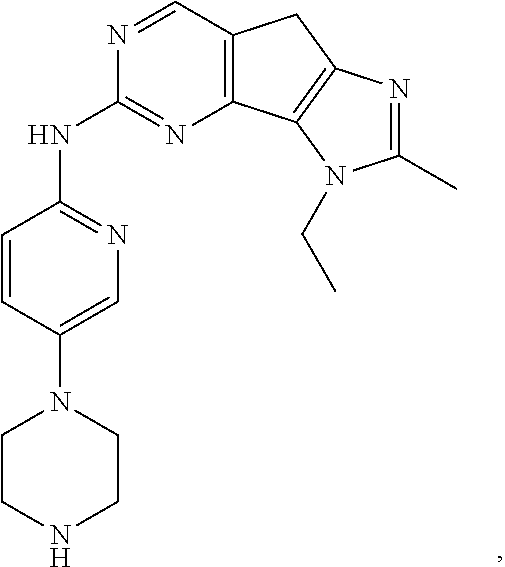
C12=C(C3=C(C1)N=C(C)N3CC)N=C(NC1=NC=C(N3CCNCC3)C=C1)N=C2
